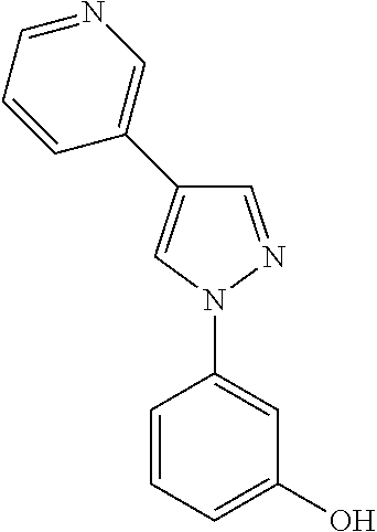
C1=NN(C2=CC(O)=CC=C2)C=C1C1=CN=CC=C1
